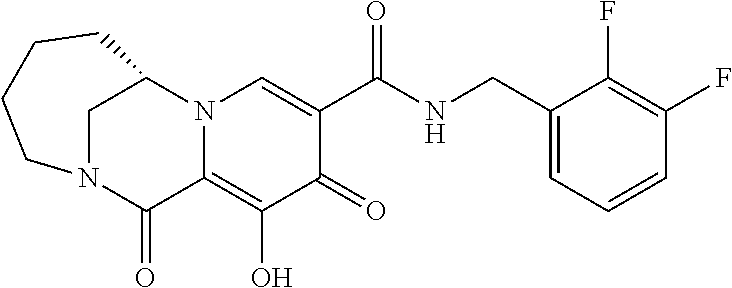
C1(F)=C(F)C=CC=C1CNC(C1=CN2C(=C(O)C1=O)C(=O)N1CC2CCCC1)=O
